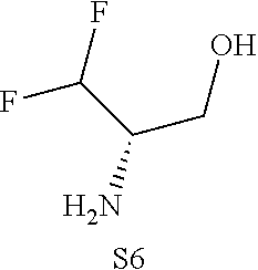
NC(CO)C(F)F.[S6]
